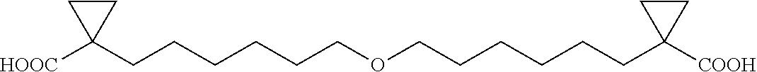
[HOOC]C1(CCCCCCOCCCCCCC2([COOH])CC2)CC1
